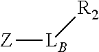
[Z][LB][R2]
